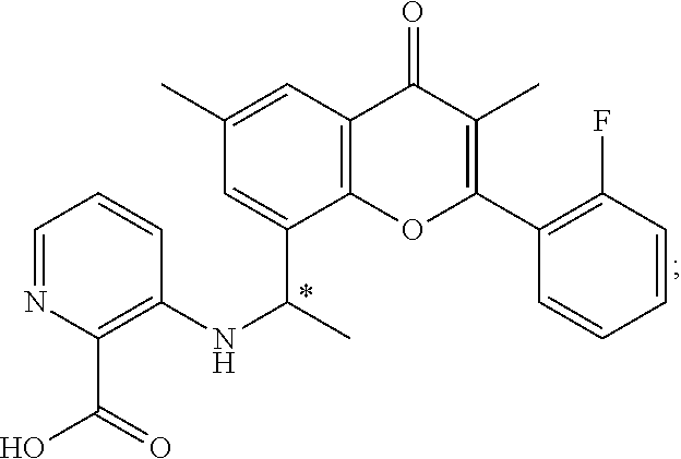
C1=NC(C(=O)O)=C(NC(C)C2=CC(C)=CC3=C2OC(C2=C(F)C=CC=C2)=C(C)C3=O)C=C1
